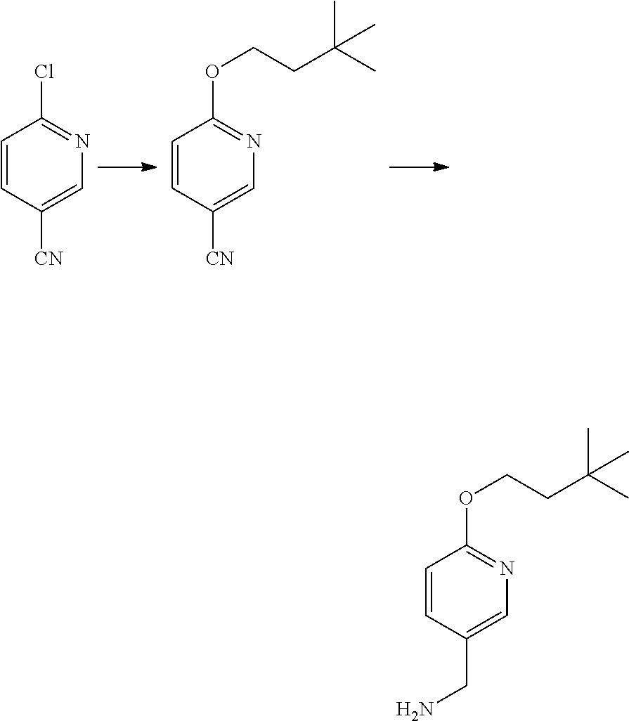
C1=CC([CN])=CN=C1Cl.C1=CC([CN])=CN=C1OCCC(C)(C)C.C1=CC(CN)=CN=C1OCCC(C)(C)C
